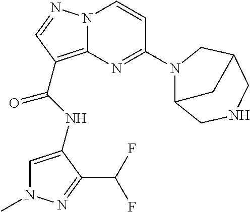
N12C(=C(C(NC3=CN(C)N=C3C(F)F)=O)C=N1)N=C(N1C3CNCC(C1)C3)C=C2
